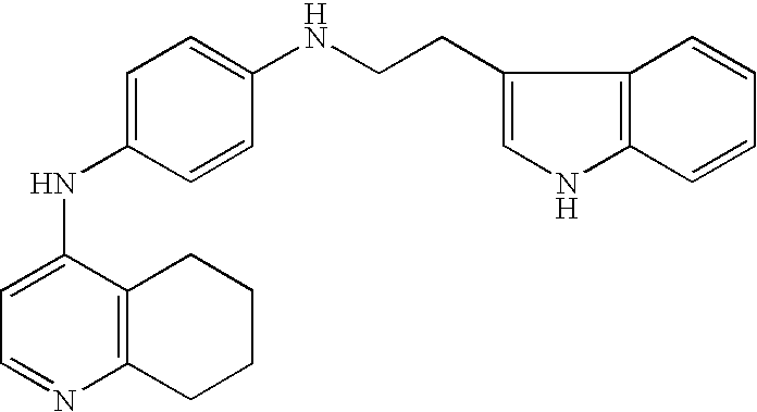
C1(CCNC2=CC=C(NC3=CC=NC4=C3CCCC4)C=C2)=CNC2=C1C=CC=C2
